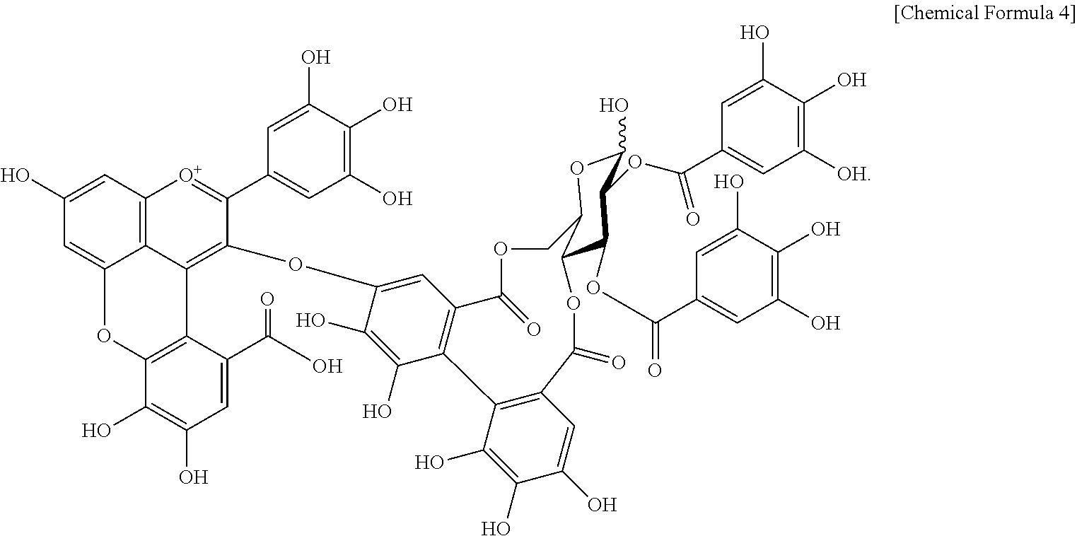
C1(O)OC2C(C(OC(C3=CC(O)=C(O)C(O)=C3)=O)C1OC(C1=CC([OH])=C(O)C(O)=C1)=O)OC(=O)C1=C(C(O)=C(O)C(O)=C1)C1=C(C=C(OC3=C4C5=C(C=C(O)C=C5OC5=C4C(C(=O)O)=CC(O)=C5O)[O+]=C3C3=CC(O)=C(O)C(O)=C3)C(O)=C1O)C(=O)OC2
